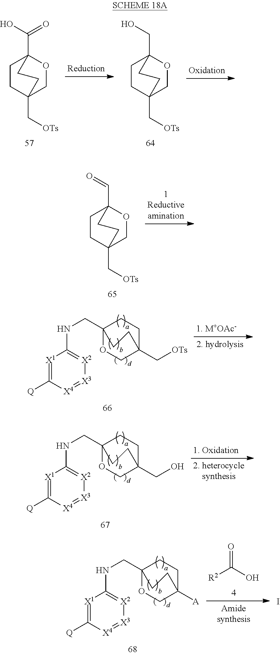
C1CC2(C[OTs])COC1(C(O)=O)CC2.C1CC2(C[OTs])COC1(CO)CC2.C1CC2(C[OTs])COC1(C=O)CC2.C12(CNC3=[X2][X3]=[X4]C([Q])=[X1]3)OCC(C[OTs])(CC1)CC2.C12(CNC3=[X2][X3]=[X4]C([Q])=[X1]3)OCC(CO)(CC1)CC2.C12(CNC3=[X2][X3]=[X4]C([Q])=[X1]3)OCC([A])(CC1)CC2.[R2]C(=O)O.I
